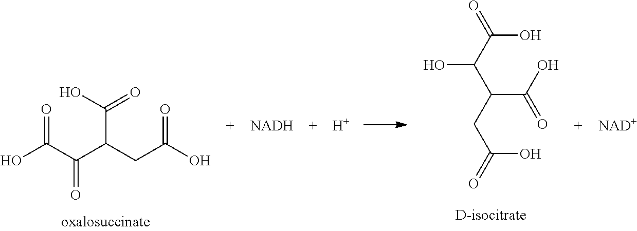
[NADH].[NAD+].[H].C(CC(O)=O)(C(C(O)=O)=O)C(=O)O.C(O)(C(C(CC(=O)O)C(O)=O)O)=O
